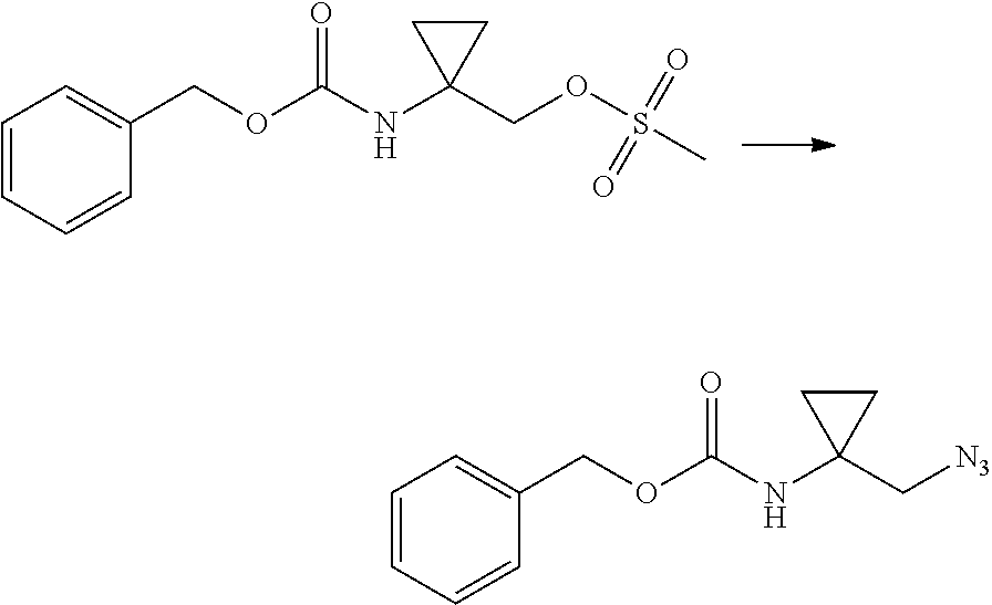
C1CC1(NC(OCC1=CC=CC=C1)=O)COS(=O)(=O)C.C1CC1(NC(OCC1=CC=CC=C1)=O)C[N3]
